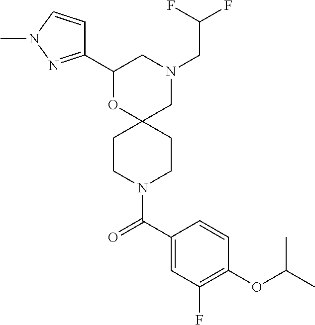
N1(CC(F)F)CC2(OC(C3=NN(C)C=C3)C1)CCN(C(C1=CC(F)=C(OC(C)C)C=C1)=O)CC2
